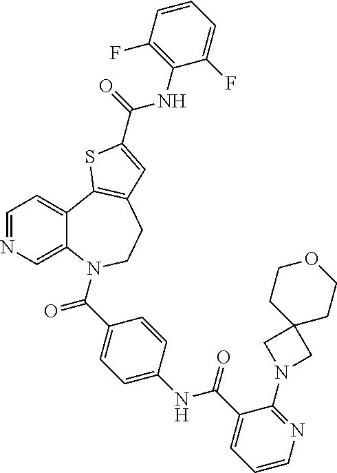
C1=NC=C2C(=C1)C1=C(CCN2C(C2=CC=C(NC(C3=CC=CN=C3N3CC4(C3)CCOCC4)=O)C=C2)=O)C=C(C(=O)NC2=C(F)C=CC=C2F)S1
